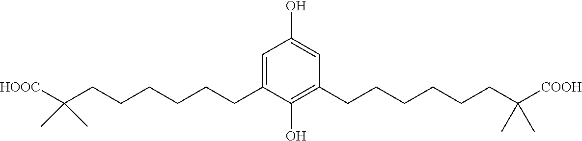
C1=C(CCCCCCC(C)(C)[HOOC])C(O)=C(CCCCCCC(C)(C)[COOH])C=C1O
